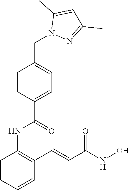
C1=CC=CC(C=CC(NO)=O)=C1NC(C1=CC=C(CN2N=C(C)C=C2C)C=C1)=O
